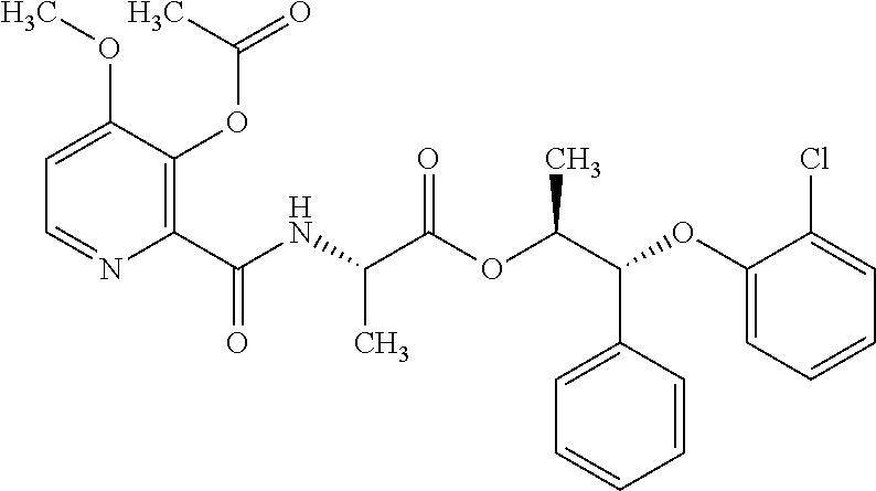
C1=C(OC)C(OC(=O)C)=C(C(NC(C(OC(C(OC2=CC=CC=C2Cl)C2=CC=CC=C2)C)=O)C)=O)N=C1
